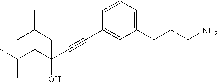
C(C(C#CC1=CC(CCCN)=CC=C1)(O)CC(C)C)C(C)C
